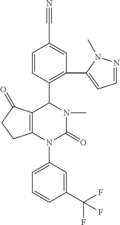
C12=C(N(C3=CC=CC(C(F)(F)F)=C3)C(=O)N(C)C1C1=C(C3=CC=NN3C)C=C(C#N)C=C1)CCC2=O
